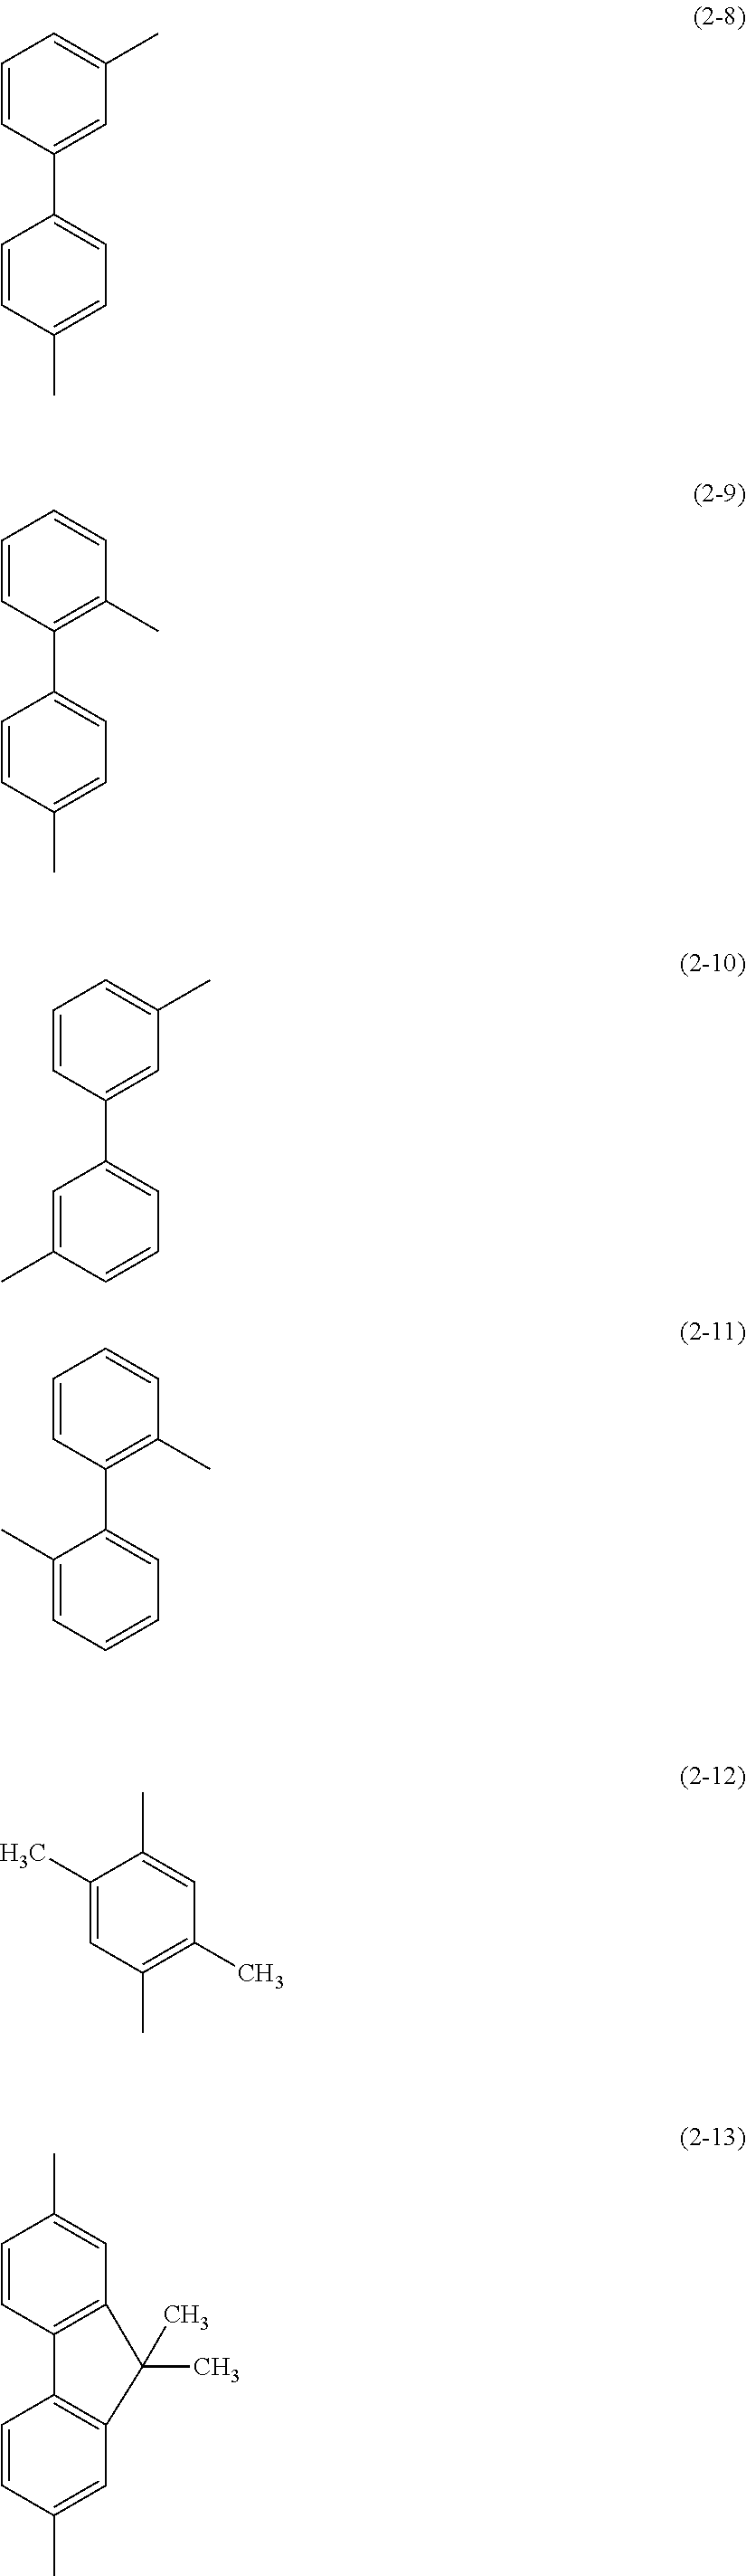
C1(C)=CC(C)=C(C)C=C1C.C1=CC(C)=CC2=C1C1=C(C=C(C)C=C1)C2(C)C.C1=CC(C)=CC=C1C1=CC(C)=CC=C1.C1=CC(C)=CC=C1C1=C(C)C=CC=C1.C1=C(C)C=CC=C1C1=CC(C)=CC=C1.C1(C)=CC=CC=C1C1=C(C)C=CC=C1
